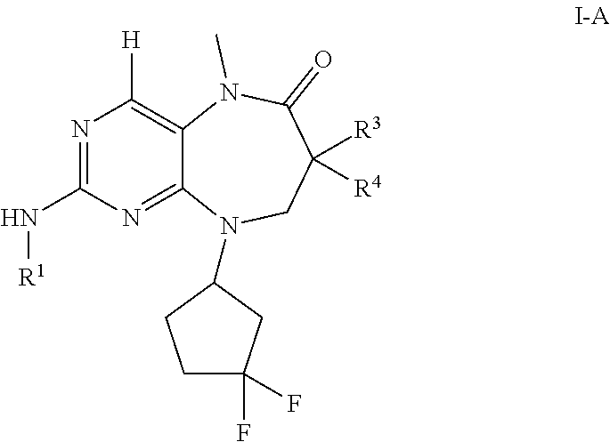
N1=C(N[R1])N=C2C(=C1[H])N(C)C(=O)C([R3])([R4])CN2C1CC(F)(F)CC1
